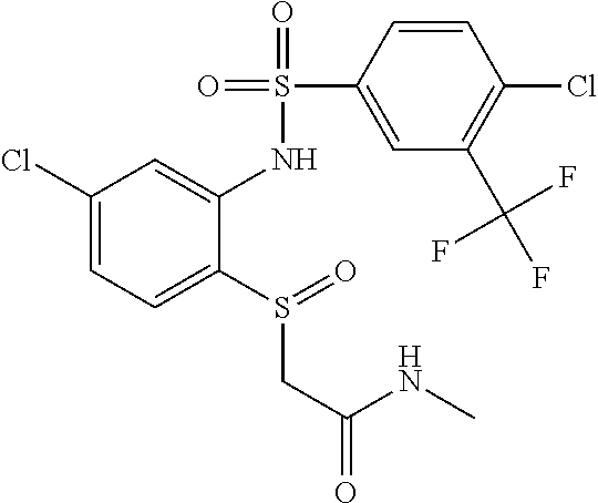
C1(Cl)=CC=C(S(CC(=O)NC)=O)C(NS(=O)(=O)C2=CC(C(F)(F)F)=C(Cl)C=C2)=C1
